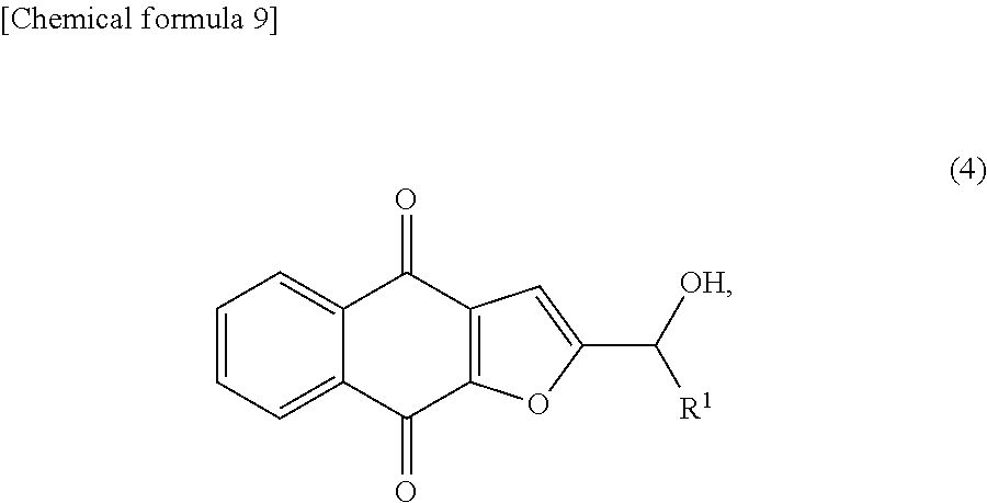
C1=CC=C2C(=C1)C(=O)C1=C(C2=O)OC(C([OH])[R1])=C1
